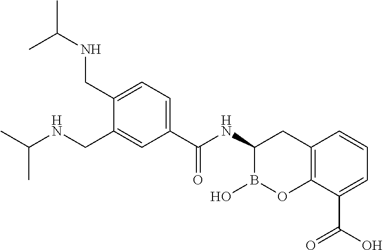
C12=C(C(C(O)=O)=CC=C1)OB(O)C(NC(C1=CC=C(CNC(C)C)C(CNC(C)C)=C1)=O)C2
